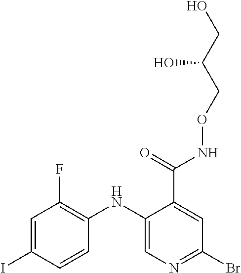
C1=C(I)C=CC(NC2=CN=C(Br)C=C2C(=O)NOCC(CO)O)=C1F
